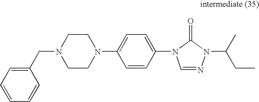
C1CN(CC2=CC=CC=C2)CCN1C1=CC=C(N2C=NN(C(C)CC)C2=O)C=C1
